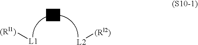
[(Rl1)][L1].[L2][(Rl2)]
